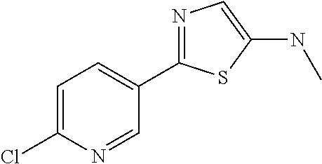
C1=C(Cl)N=CC(C2=NC=C(NC)S2)=C1
